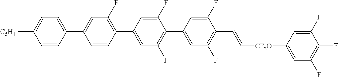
C1(F)=CC(C2=C(F)C=C(C3=CC=C([C5H11])C=C3)C=C2)=CC(F)=C1C1=CC(F)=C(C=C[CF2O]C2=CC(F)=C(F)C(F)=C2)C(F)=C1
